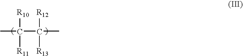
[R10]C([R11])(C([R12])([R13])C)C
